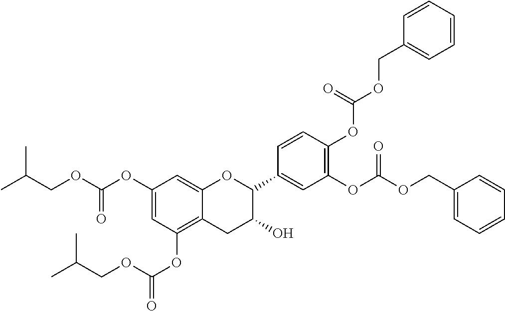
C1=C(OC(OCC(C)C)=O)C=C2C(=C1OC(OCC(C)C)=O)CC(O)C(C1=CC(OC(OCC3=CC=CC=C3)=O)=C(OC(=O)OCC3=CC=CC=C3)C=C1)O2
